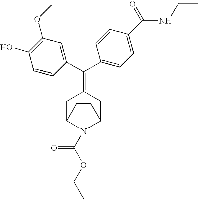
C1C2N(C(OCC)=O)C(CC1=C(C1=CC(OC)=C(O)C=C1)C1=CC=C(C(NCC)=O)C=C1)CC2
